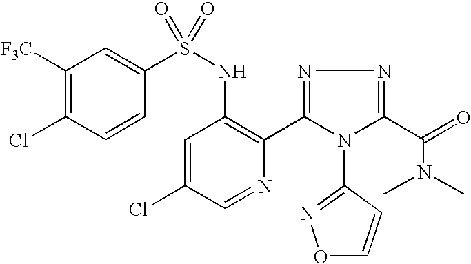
C1([F3C])=C(Cl)C=CC(S(NC2=C(C3=NN=C(C(=O)N(C)C)N3C3=NOC=C3)N=CC(Cl)=C2)(=O)=O)=C1
